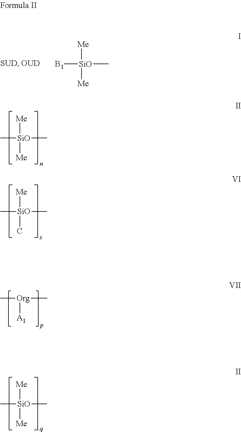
[B1][SiO]([Me])(C)[Me].C[SiO]([Me])(C)[Me].C[SiO]([Me])(C)C.C[SiO]([Me])(C)[Me].C[Org]([A1])C
